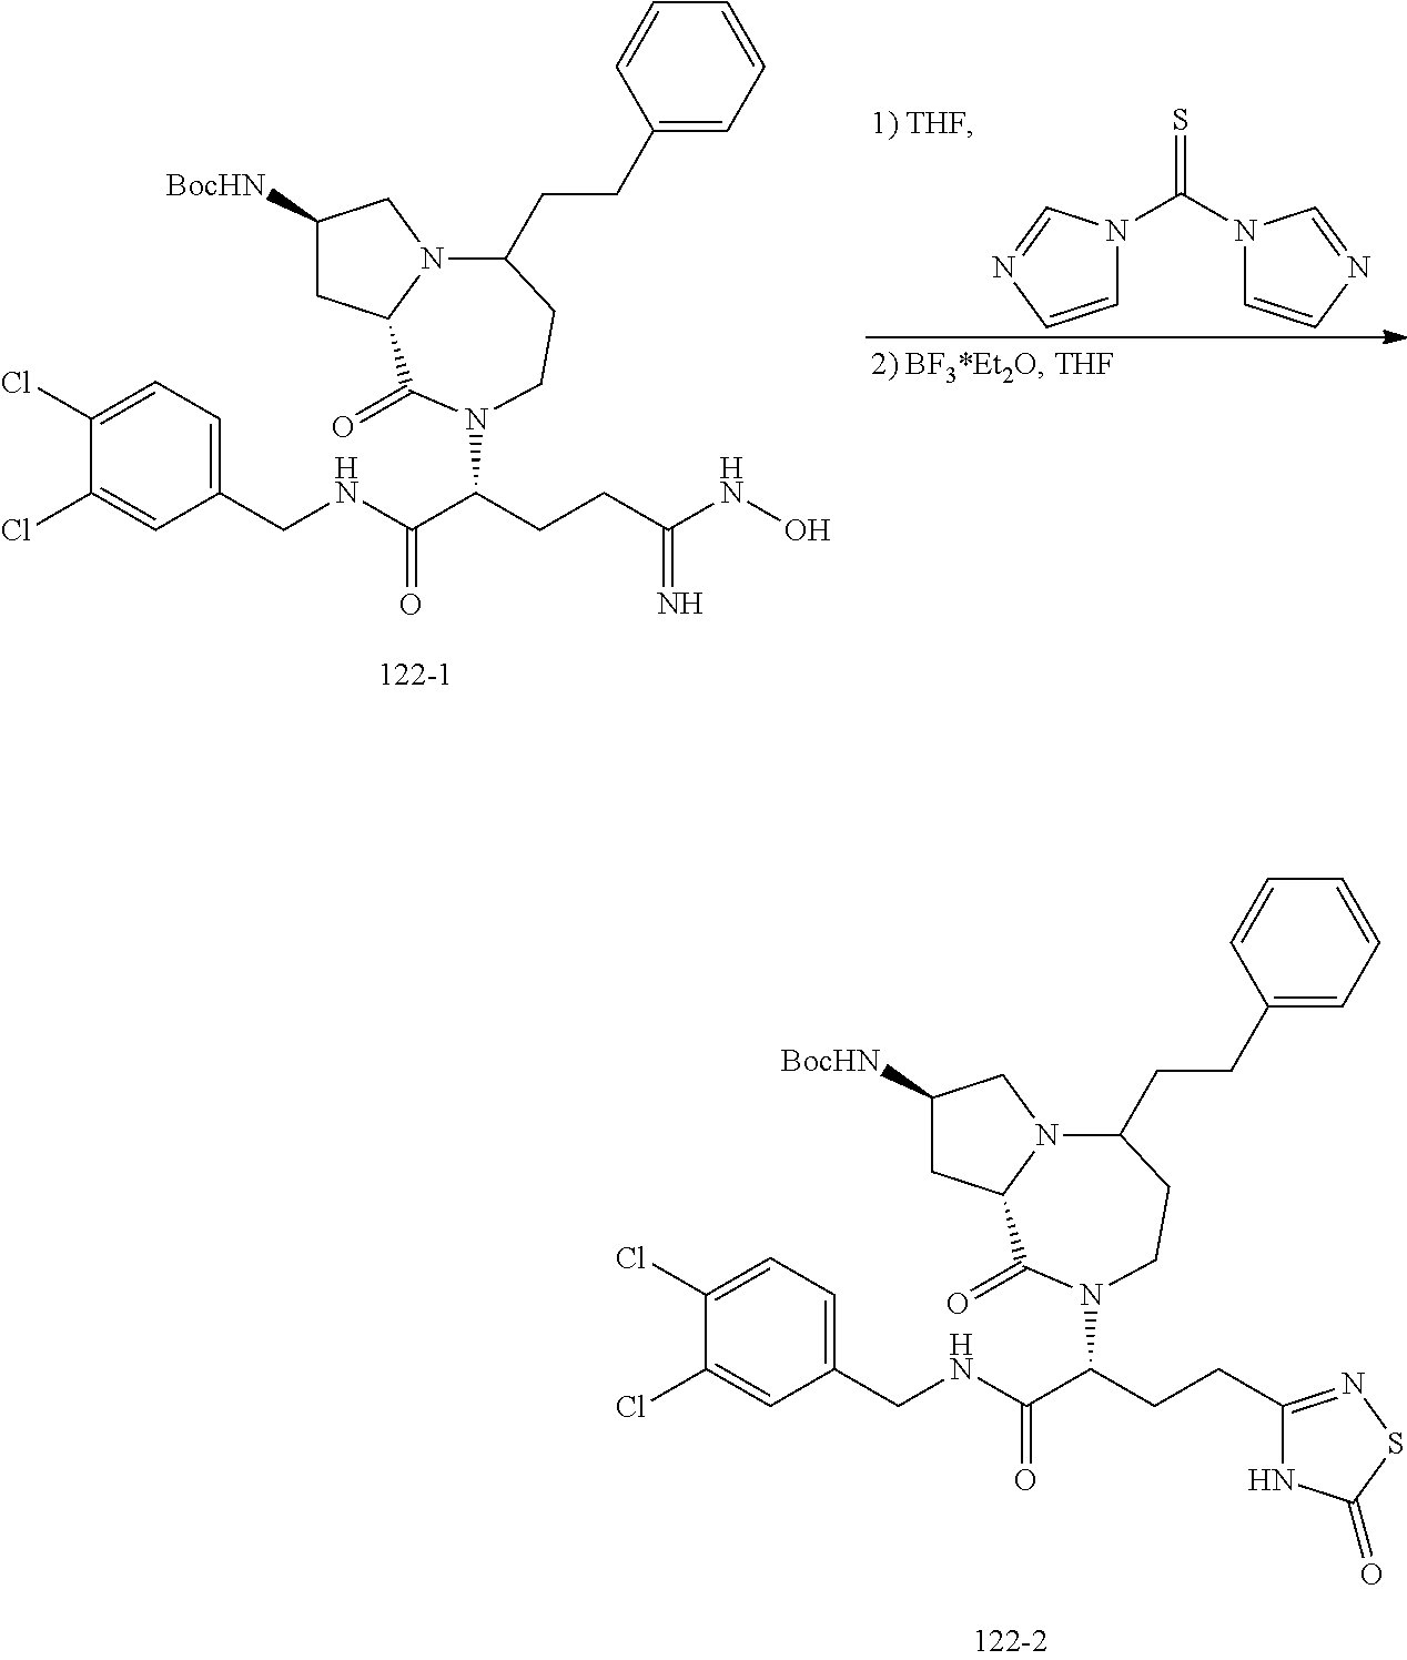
C1(Cl)=CC=C(CNC(C(CCC(NO)=N)N2C(=O)C3CC([BocHN])CN3C(CCC3=CC=CC=C3)CC2)=O)C=C1Cl.S=C(N1C=CN=C1)N1C=CN=C1.C1(Cl)=CC=C(CNC(C(CCC2=NSC(=O)N2)N2C(=O)C3CC([BocHN])CN3C(CCC3=CC=CC=C3)CC2)=O)C=C1Cl
